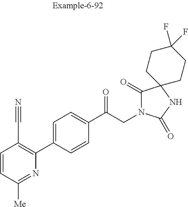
C1=CC([Me])=NC(C2=CC=C(C(CN3C(=O)C4(NC3=O)CCC(F)(F)CC4)=O)C=C2)=C1C#N
